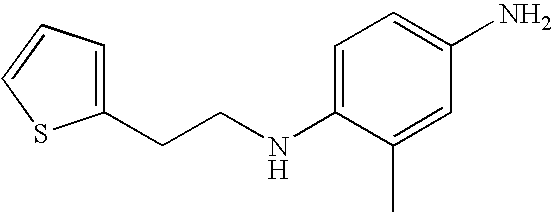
C1(CCNC2=CC=C(N)C=C2C)=CC=CS1
